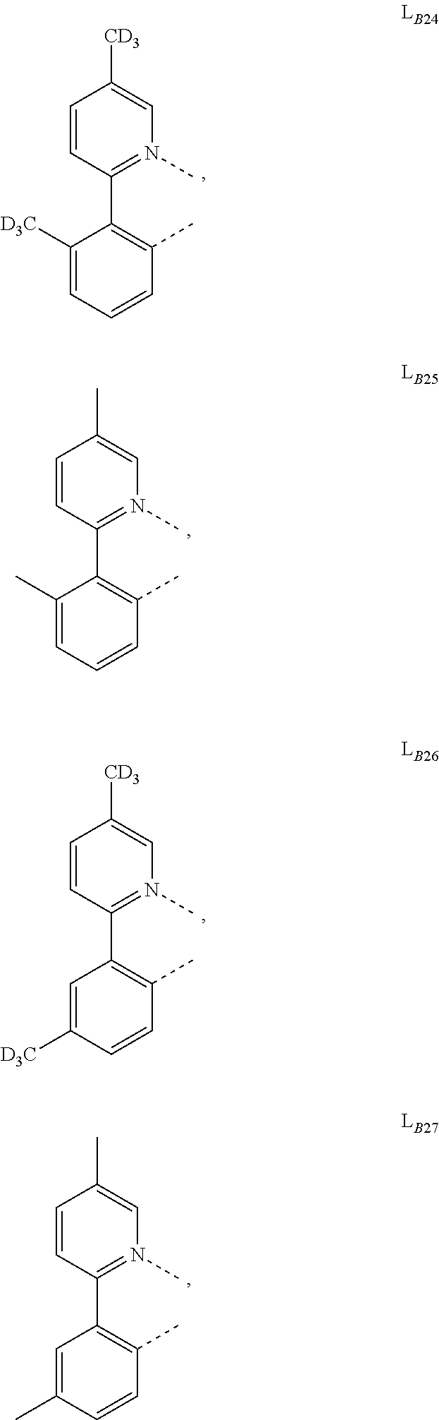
C1=CC(C2=C(C)C=CC=C2[D3C])=N(C)C=C1[CD3].C1=CC(C2=C(C)C=CC=C2C)=N(C)C=C1C.C1=CC(C2=C(C)C=CC([D3C])=C2)=N(C)C=C1[CD3].C1=CC(C2=C(C)C=CC(C)=C2)=N(C)C=C1C
